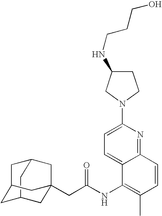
C12CC3CC(C1)CC(CC(=O)NC1=C(C)C=CC4=NC(N5CC(NCCCO)CC5)=CC=C14)(C3)C2
